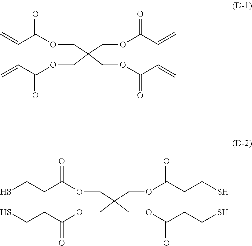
O(C(C=C)=O)CC(COC(C=C)=O)(COC(C=C)=O)COC(C=C)=O.O(C(CCS)=O)CC(COC(CCS)=O)(COC(CCS)=O)COC(CCS)=O
